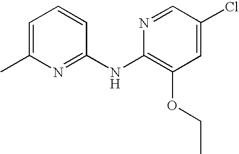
C1=C(C)N=C(NC2=C(OCC)C=C(Cl)C=N2)C=C1
